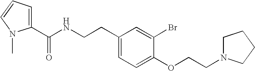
C1(CCNC(C2=CC=CN2C)=O)=CC=C(OCCN2CCCC2)C(Br)=C1
